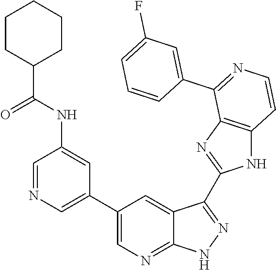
C1=NC=C(C2=CN=C3C(=C2)C(C2=NC4=C(N2)C=CN=C4C2=CC(F)=CC=C2)=NN3)C=C1NC(C1CCCCC1)=O
